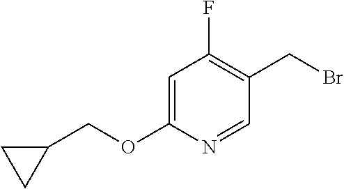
C1=C(OCC2CC2)N=CC(CBr)=C1F
